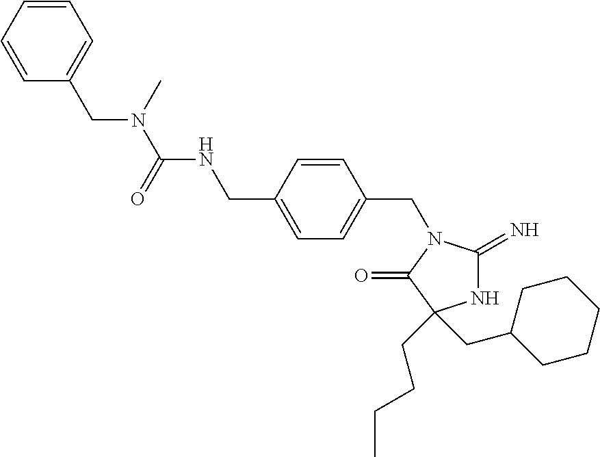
N1C(=N)N(CC2=CC=C(CNC(N(CC3=CC=CC=C3)C)=O)C=C2)C(=O)C1(CCCC)CC1CCCCC1
